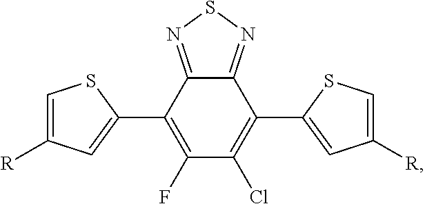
N1=C2C(=NS1)C(C1=CC([R])=CS1)=C(Cl)C(F)=C2C1=CC([R])=CS1
